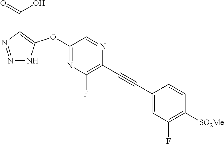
C1(OC2=C(C(=O)O)N=NN2)=NC(F)=C(C#CC2=CC(F)=C([SO2Me])C=C2)N=C1
